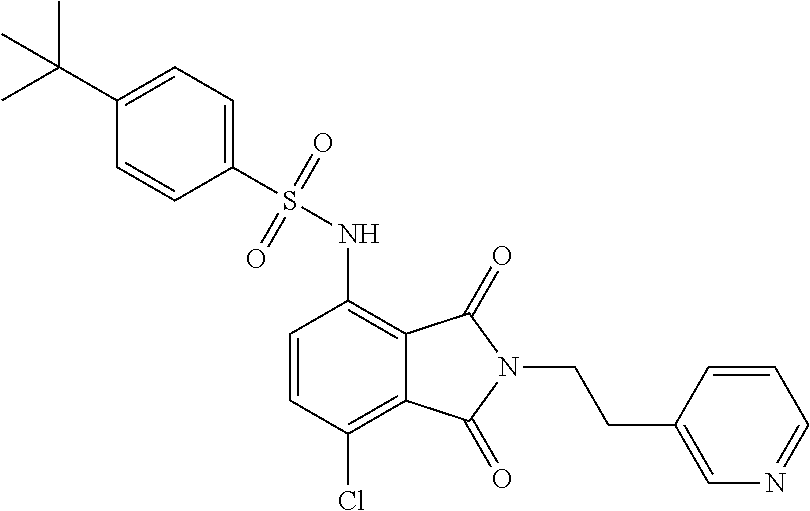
C1=CC(Cl)=C2C(=C1NS(C1=CC=C(C(C)(C)C)C=C1)(=O)=O)C(=O)N(CCC1=CN=CC=C1)C2=O
